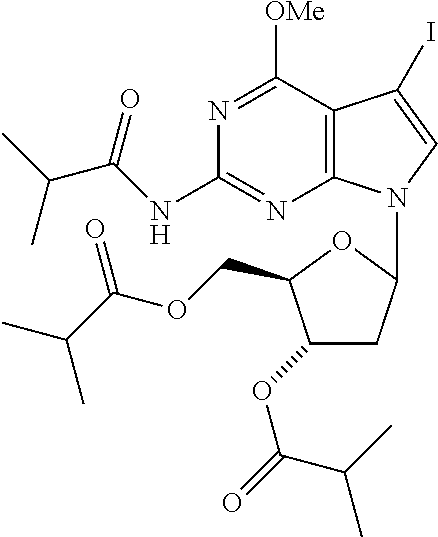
N1=C([OMe])C2=C(N=C1NC(C(C)C)=O)N(C1CC(OC(=O)C(C)C)C(COC(C(C)C)=O)O1)C=C2I
